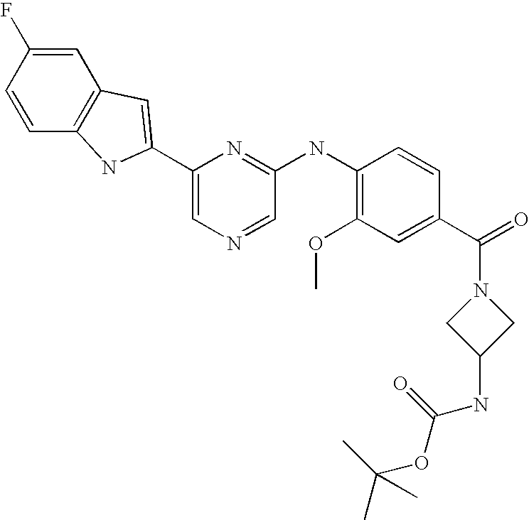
C1=C(F)C=CC2=C1C=C(C1=CN=CC(NC3=C(OC)C=C(C(=O)N4CC(NC(OC(C)(C)C)=O)C4)C=C3)=N1)N2
